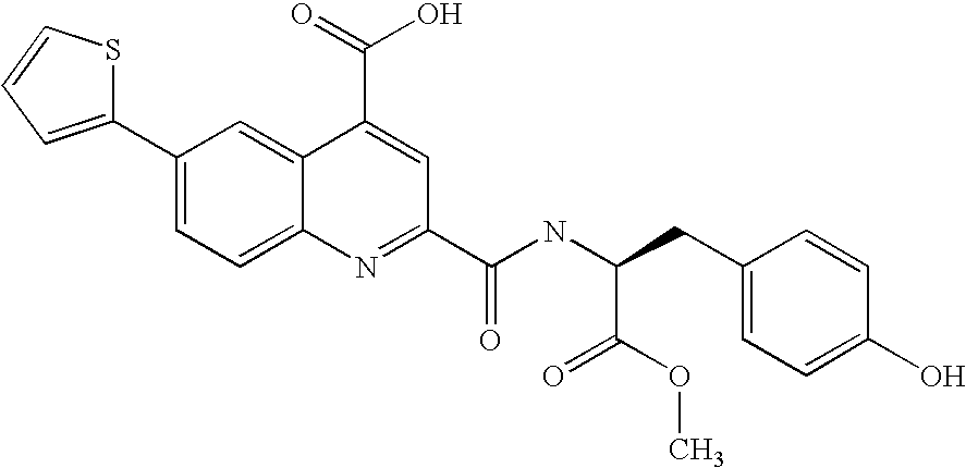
C1(C2=CC=C3C(=C2)C(C(=O)O)=CC(C(NC(CC2=CC=C(O)C=C2)C(=O)OC)=O)=N3)=CC=CS1
